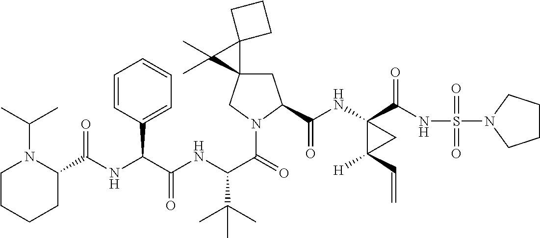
C(NC(C(NC(C(=O)N1CC2(CC1C(=O)NC1(C(=O)NS(=O)(=O)N3CCCC3)C([H])(C=C)C1)C1(C2(C)C)CCC1)C(C)(C)C)=O)C1=CC=CC=C1)(=O)C1N(C(C)C)CCCC1
